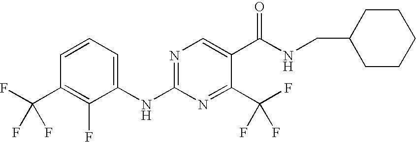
C1=CC=C(NC2=NC=C(C(NCC3CCCCC3)=O)C(C(F)(F)F)=N2)C(F)=C1C(F)(F)F
